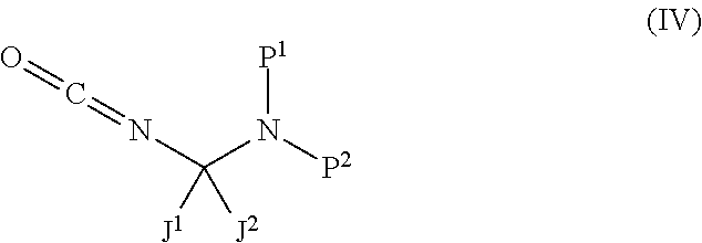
N(C(N([P2])[P1])([J1])[J2])=C=O
